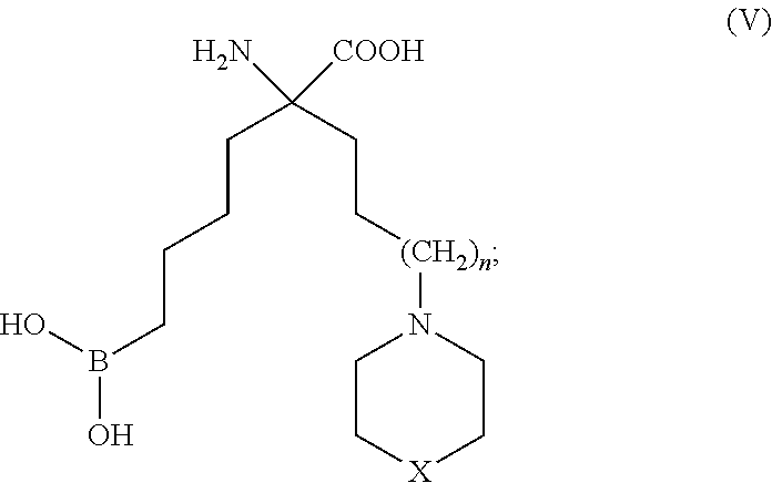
B(CCCCC(CC[(CH2)n]N1CC[X]CC1)([COOH])N)(O)O
